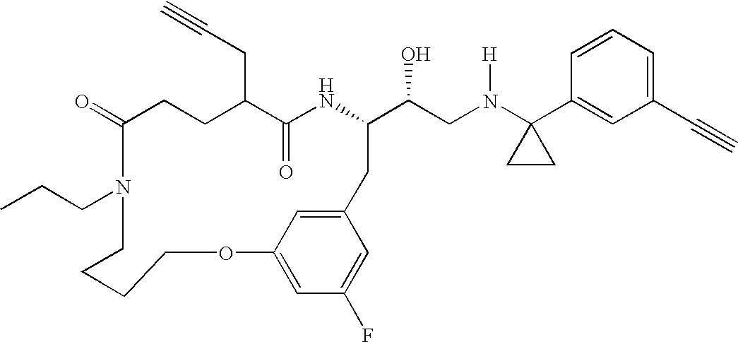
C1(=O)CCC(CC#C)C(=O)NC(C(CN(C2(C3=CC(C#C)=CC=C3)CC2)[H])O)CC2=CC(=CC(F)=C2)OCCCCN1CCC
